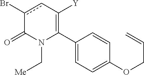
C1(C2=C([Y])cc(Br)C(=O)N2C[Me])=CC=C(OCC=C)C=C1
